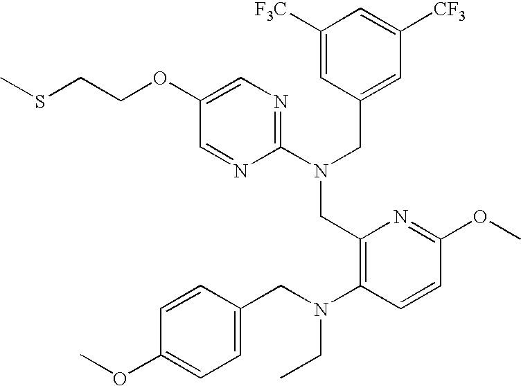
C1(OCCSC)=CN=C(N(CC2=CC([CF3])=CC([F3C])=C2)CC2=C(N(CC3=CC=C(OC)C=C3)CC)C=CC(OC)=N2)N=C1
